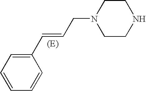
C1(C=CCN2CCNCC2)=CC=CC=C1
